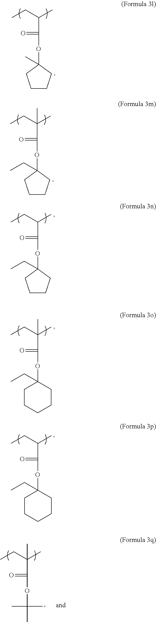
CCC(C)C(=O)OC1(C)CCCC1.CCC(C)(C(=O)OC1(CC)CCCC1)C.CCC(C)C(=O)OC1(CC)CCCC1.CCC(C)(C(=O)OC1(CC)CCCCC1)C.CCC(C)C(=O)OC1(CC)CCCCC1.CCC(C)(C(=O)OC(C)(C)C)C
